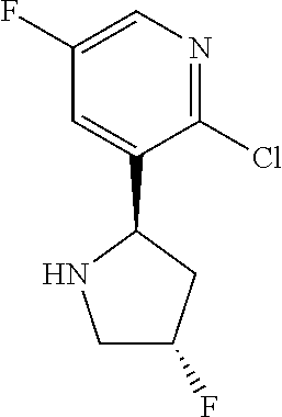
C1=C(C2NCC(F)C2)C(Cl)=NC=C1F
